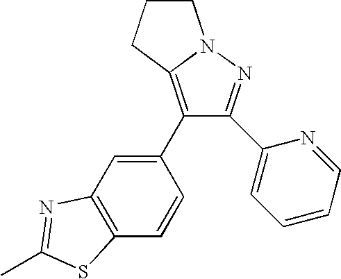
C1CCC2=C(C3=CC4=C(C=C3)SC(C)=N4)C(C3=CC=CC=N3)=NN12
